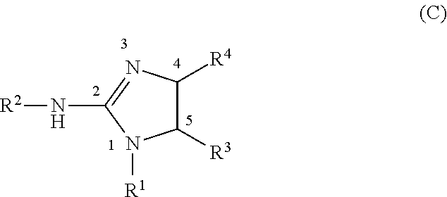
C1([R3])C([R4])N=C(N[R2])N1[R1]
